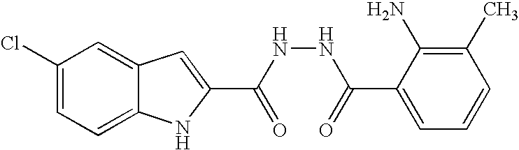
C12=CC=C(Cl)C=C1C=C(C(NNC(=O)C1=CC=CC(C)=C1N)=O)N2
